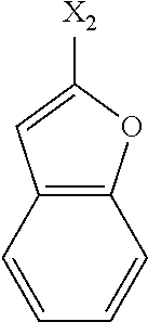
C1([X2])=CC2=C(O1)C=CC=C2
